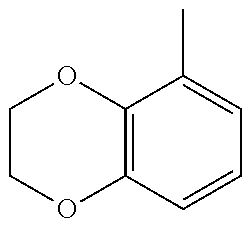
C12=C(C=CC=C1C)OCCO2
